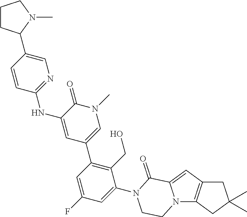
C1C2=C(CC1(C)C)N1C(=C2)C(=O)N(C2=CC(F)=CC(C3=CN(C)C(=O)C(NC4=NC=C(C5CCCN5C)C=C4)=C3)=C2CO)CC1
